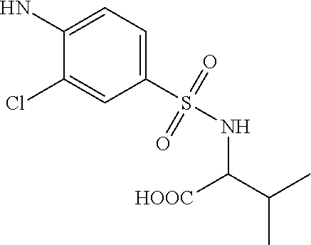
C1(S(NC([HOOC])C(C)C)(=O)=O)=CC=C(N)C(Cl)=C1
